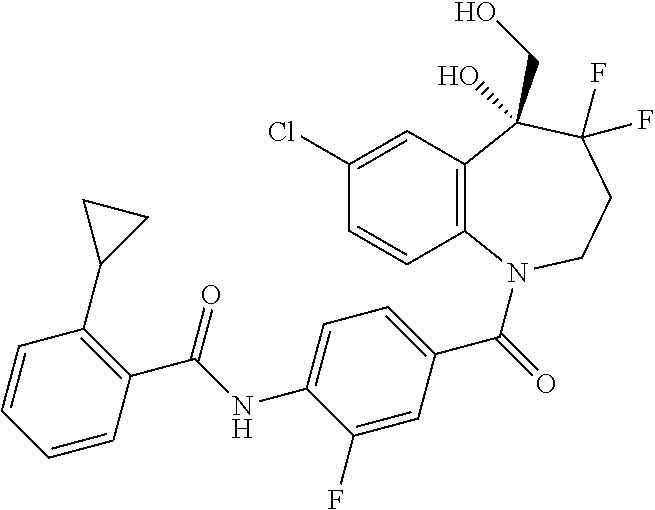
C12=C(N(C(=O)C3=CC=C(NC(C4=C(C5CC5)C=CC=C4)=O)C(F)=C3)CCC(F)(F)C1(CO)O)C=CC(Cl)=C2
